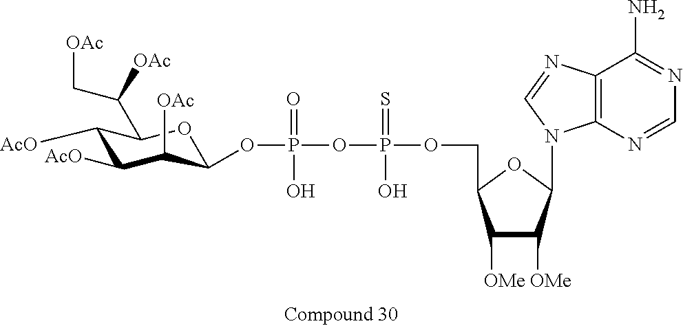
C1([AcO])C([AcO])C([OAc])C(OP(=O)(O)OP(=S)(O)OCC2C([OMe])C([OMe])C(N3C4=C(N=C3)C(N)=NC=N4)O2)OC1C(C[OAc])[OAc]
